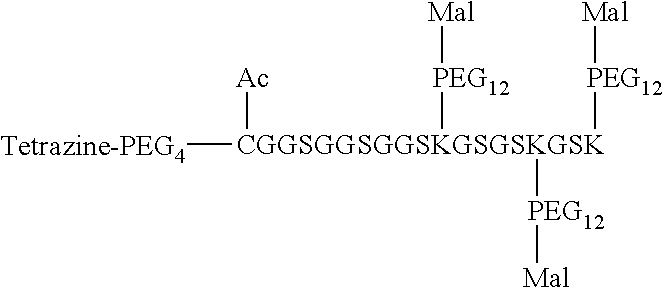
[Tetrazine-PEG4][CGGSGGSGGSKGSGSKGSK]([Ac])([PEG12][Mal])([PEG12][Mal])[PEG12][Mal]
